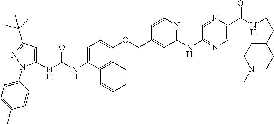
C1=C(NC(NC2=CC(C(C)(C)C)=NN2C2=CC=C(C)C=C2)=O)C2=C(C(OCC3=CC(NC4=NC=C(C(=O)NCCC5CCN(C)CC5)N=C4)=NC=C3)=C1)C=CC=C2
